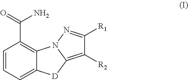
C1=CC=C2C(=C1C(=O)N)N1C(=C([R2])C([R1])=N1)[D]2
